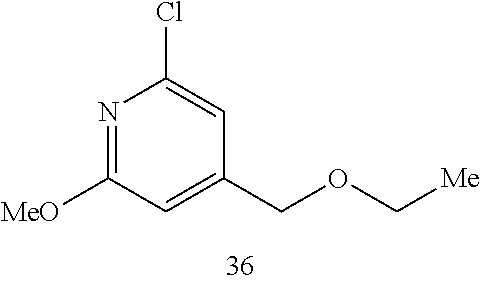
N1=C([MeO])C=C(COC[Me])C=C1Cl
